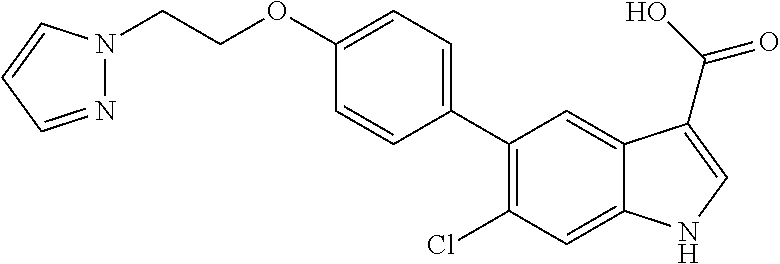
C1(C2=CC=C(OCCN3N=CC=C3)C=C2)=C(Cl)C=C2C(=C1)C(C(O)=O)=CN2
